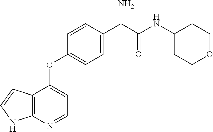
C12=C(N=CC=C1OC1=CC=C(C(N)C(=O)NC3CCOCC3)C=C1)NC=C2
